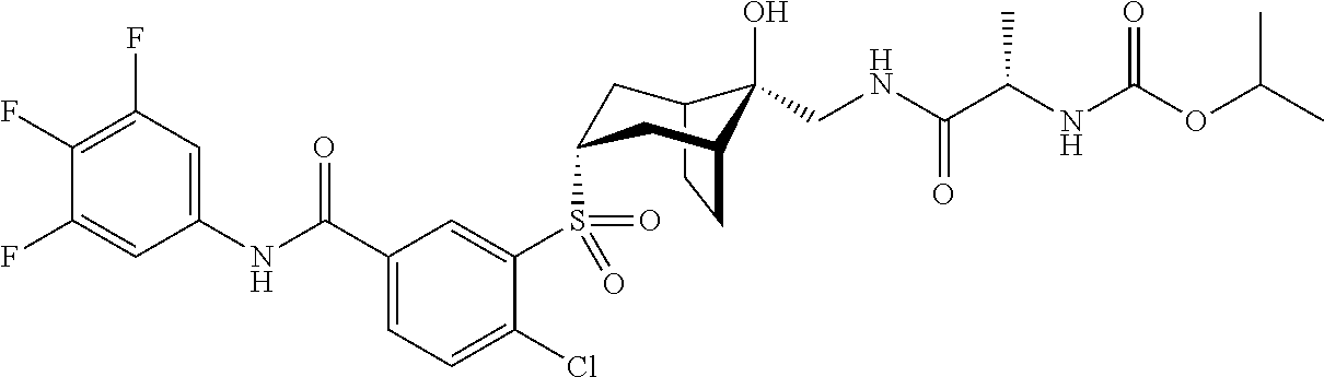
C12CCC(CC(S(C3=CC(C(NC4=CC(F)=C(F)C(F)=C4)=O)=CC=C3Cl)(=O)=O)C1)C2(O)CNC(C(NC(OC(C)C)=O)C)=O
